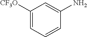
C1([CF3O])=CC=CC(N)=C1
